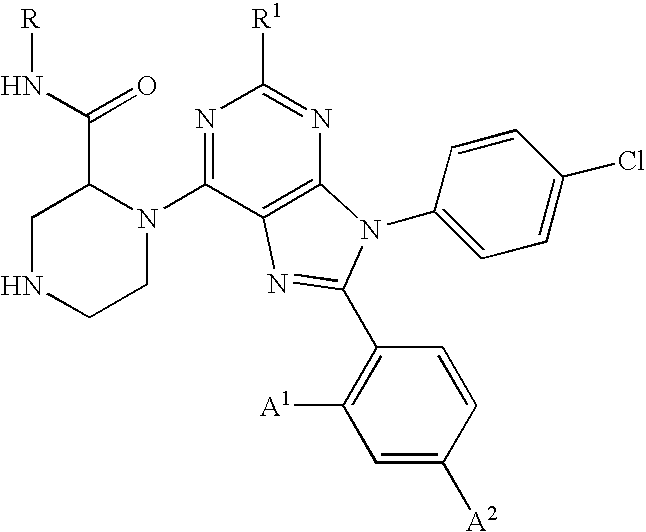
N1=C(N2C(C(N[R])=O)CNCC2)C2=C(N=C1[R1])N(C1=CC=C(Cl)C=C1)C(C1=C([A1])C=C([A2])C=C1)=N2
